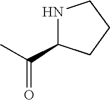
N1C(C(C)=O)CCC1
